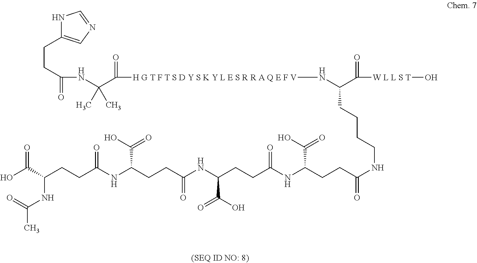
N1C(CCC(=O)NC(C(=O)[H G T F T S D Y S K Y L E S R R A Q E F V]NC(CCCCNC(CCC(NC(CCC(NC(CCC(NC(CCC(C(O)=O)NC(=O)C)=O)C(O)=O)=O)C(O)=O)=O)C(O)=O)=O)C(=O)[W L L S T]O)(C)C)=CN=C1
